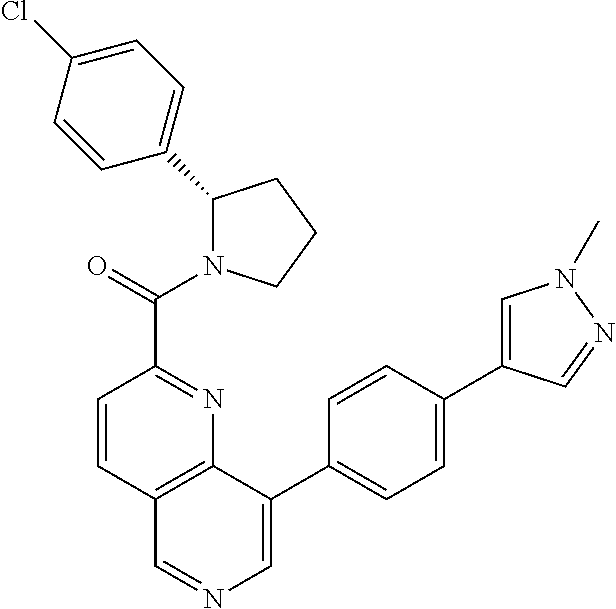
C1(C2=CC=C(Cl)C=C2)N(C(=O)C2=NC3=C(C=C2)C=NC=C3C2=CC=C(C3=CN(C)N=C3)C=C2)CCC1
